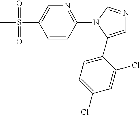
C1=CC(N2C(C3=CC=C(Cl)C=C3Cl)=CN=C2)=NC=C1S(C)(=O)=O
